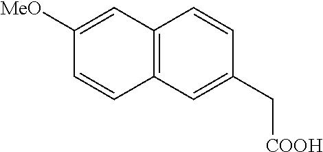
C12=C(C=C(C[COOH])C=C1)C=CC([MeO])=C2
